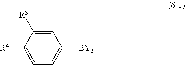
C1=C([R3])C([R4])=CC=C1[BY2]
